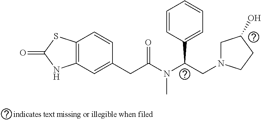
C12=C(SC(=O)N1)C=CC(CC(N(C(CN1CC(O)CC1)C1=CC=CC=C1)C)=O)=C2
